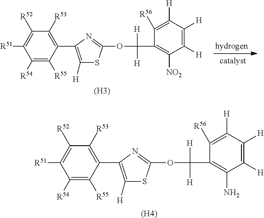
[(H3)].C1([R54])=C([R55])C(C2=C([H])SC(OC(C3=C([NO2])C([H])=C([H])C([H])=C3[R56])([H])[H])=N2)=C([R53])C([R52])=C1[R51].[(H4)].C1([R54])=C([R55])C(C2=C([H])SC(OC(C3=C(N)C([H])=C([H])C([H])=C3[R56])([H])[H])=N2)=C([R53])C([R52])=C1[R51]
